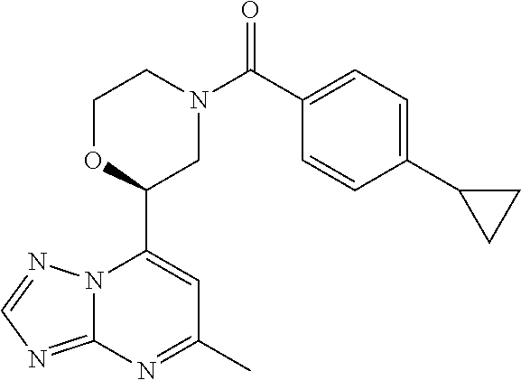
N12C(=NC=N1)N=C(C)C=C2C1CN(C(=O)C2=CC=C(C3CC3)C=C2)CCO1
